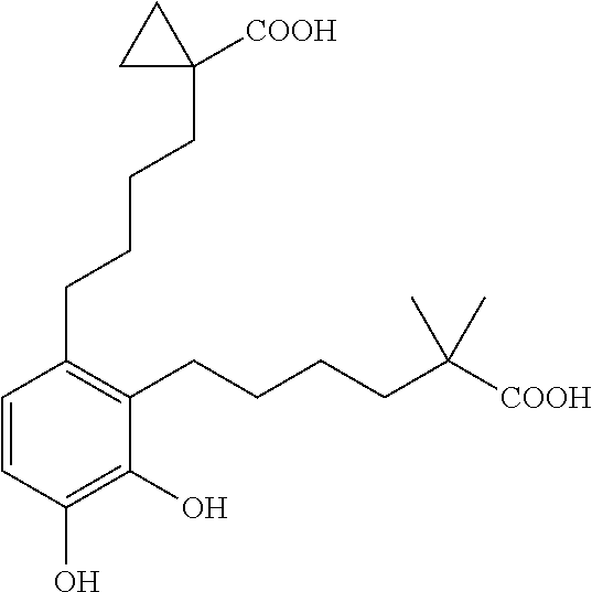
C1=CC(O)=C(O)C(CCCCC([COOH])(C)C)=C1CCCCC1([COOH])CC1
